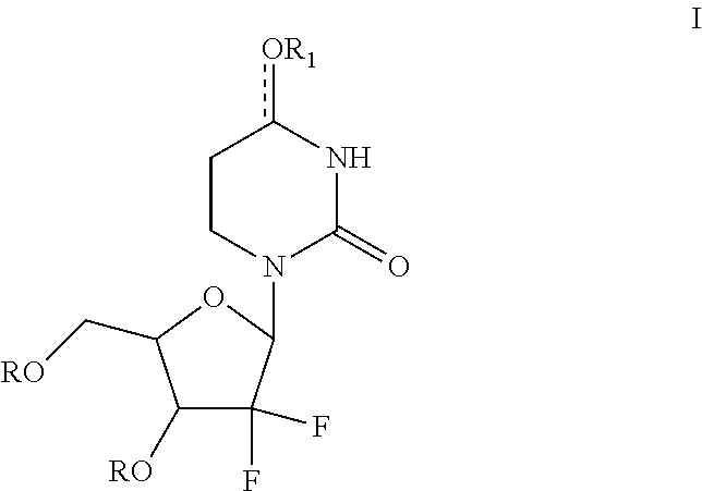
C1([RO])C(F)(F)C(N2C(=O)Nc([OR1])CC2)OC1C[RO]
